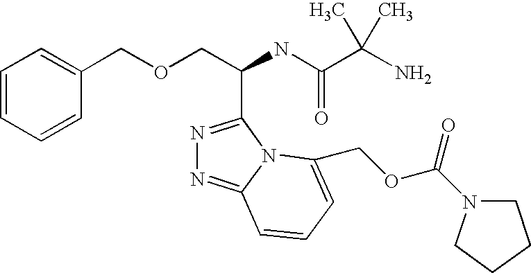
C(OCC(C1=NN=C2N1C(COC(=O)N1CCCC1)=CC=C2)NC(=O)C(C)(N)C)C1=CC=CC=C1
